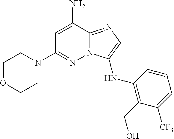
NC1=CC(N2CCOCC2)=NN2C1=NC(C)=C2NC1=C(CO)C([CF3])=CC=C1
